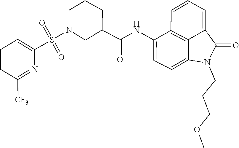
C1(C(NC2=CC=C3C4=C2C=CC=C4C(=O)N3CCCOC)=O)CN(S(=O)(=O)C2=CC=CC([CF3])=N2)CCC1
